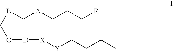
B(CC[D][X][Y]CCCC)C[A]CCC[R1]
